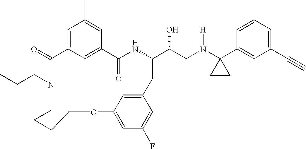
C1(=O)C2=CC(C)=CC(=C2)C(=O)NC(C(CN(C2(C3=CC(C#C)=CC=C3)CC2)[H])O)CC2=CC(=CC(F)=C2)OCCCCN1CCC
